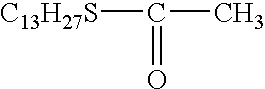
[C13H27S]C(C)=O
